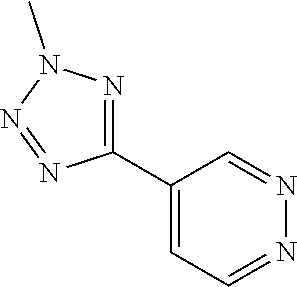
C1(C2=CC=NN=C2)=NN(C)N=N1
